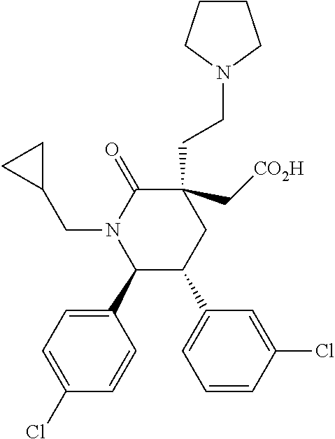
C1(C2=CC=C(Cl)C=C2)C(C2=CC=CC(Cl)=C2)CC(CCN2CCCC2)(C[CO2H])C(=O)N1CC1CC1
